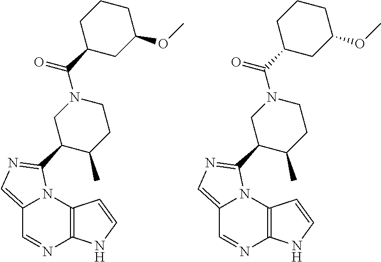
C12=CN=C(C3C(C)CCN(C(C4CC(OC)CCC4)=O)C3)N1C1=C(N=C2)NC=C1.C12=CN=C(C3C(C)CCN(C(C4CC(OC)CCC4)=O)C3)N1C1=C(N=C2)NC=C1
